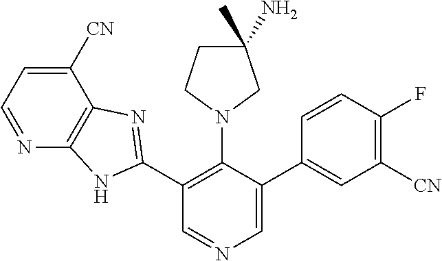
C1(C2=NC3=C(N2)N=CC=C3[CN])=C(N2CC(C)(N)CC2)C(C2=CC([CN])=C(F)C=C2)=CN=C1
